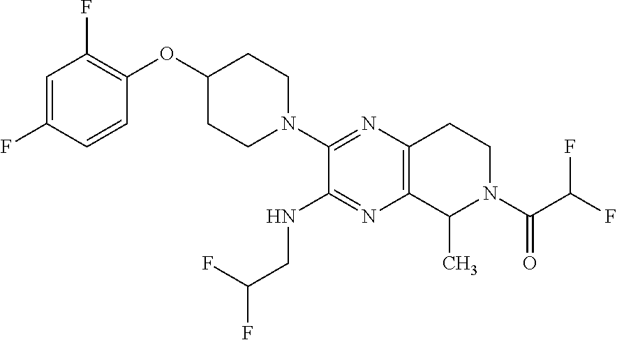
FC1=CC(F)=C(OC2CCN(C3=NC4=C(N=C3NCC(F)F)C(C)N(C(C(F)F)=O)CC4)CC2)C=C1
